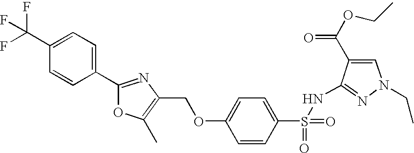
C1(C(F)(F)F)=CC=C(C2=NC(COC3=CC=C(S(=O)(=O)NC4=NN(CC)C=C4C(OCC)=O)C=C3)=C(C)O2)C=C1
